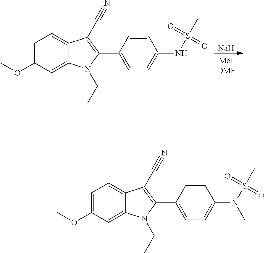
[Na].C1=C(OC)C=C2C(=C1)C(C#N)=C(C1=CC=C(NS(C)(=O)=O)C=C1)N2CC.C1=C(OC)C=C2C(=C1)C(C#N)=C(C1=CC=C(N(S(C)(=O)=O)C)C=C1)N2CC
